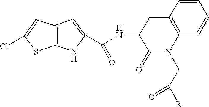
C1=C(Cl)SC2=C1C=C(C(NC1C(=O)N(CC([R])=O)C3=C(C1)C=CC=C3)=O)N2
